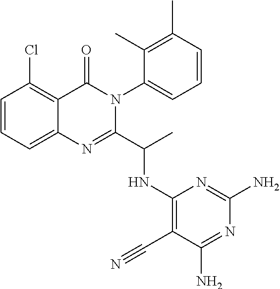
C1=CC=C2C(=C1Cl)C(=O)N(C1=CC=CC(C)=C1C)C(C(C)NC1=C(C#N)C(N)=NC(N)=N1)=N2
